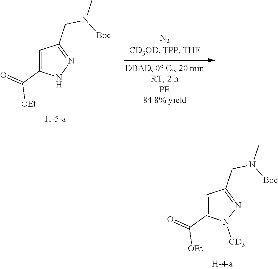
C1=C(C(=O)[OEt])N([CD3])N=C1CN([Boc])C.C1=C(C(=O)[OEt])NN=C1CN([Boc])C
